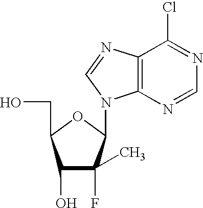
C12=C(N=CN=C1Cl)N(C1C(F)(C)C(O)C(CO)O1)C=N2
